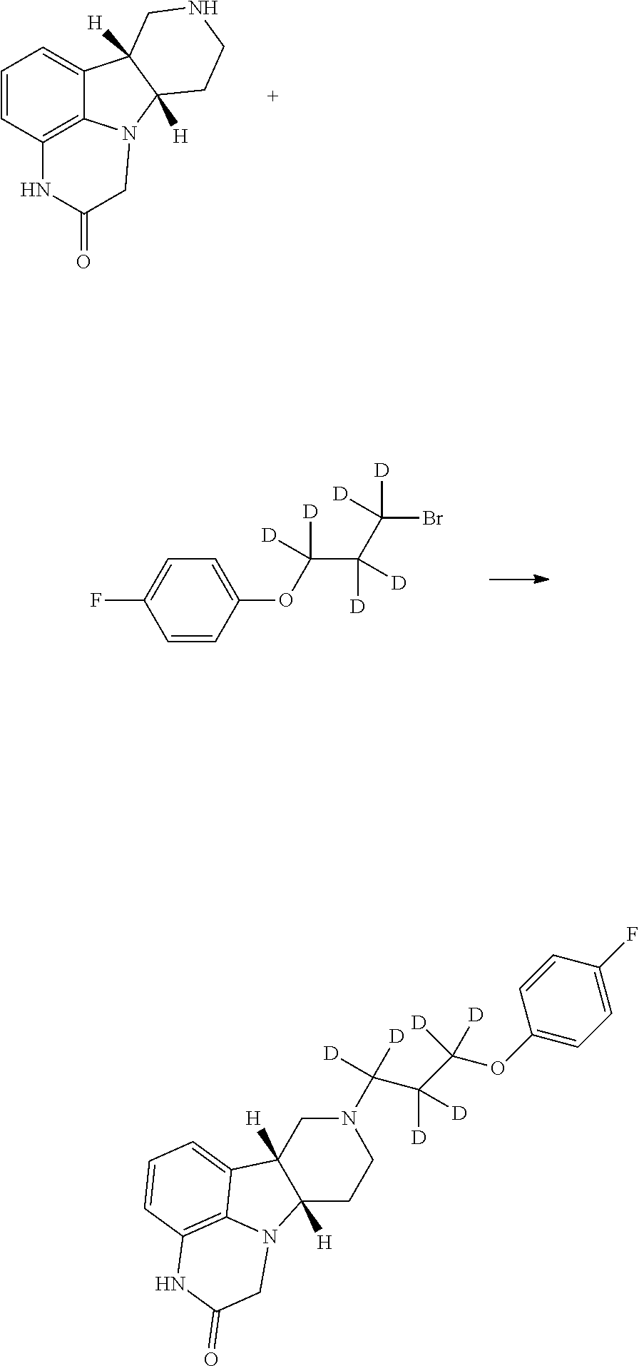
C1=CC2=C3C(=C1)C1([H])C([H])(N3CC(=O)N2)CCNC1.C1=CC(OC(C(C(Br)([D])[D])([D])[D])([D])[D])=CC=C1F.C1=C(F)C=CC(OC(C(C(N2CC3([H])C([H])(CC2)N2C4=C(C=CC=C34)NC(=O)C2)([D])[D])([D])[D])([D])[D])=C1
